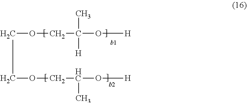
C(OCC(C)(O[H])[H])COCC(O[H])C
